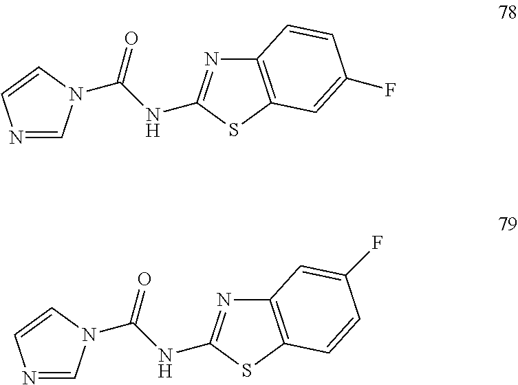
N1=CN(C(NC2=NC3=C(S2)C=C(F)C=C3)=O)C=C1.N1=CN(C(NC2=NC3=C(S2)C=CC(F)=C3)=O)C=C1
